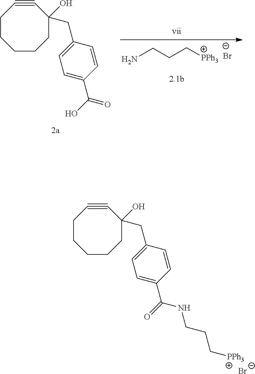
NCCC[PPh3].[Br-].C1#CCCCCCC1(CC1=CC=C(C(=O)O)C=C1)O.C1#CCCCCCC1(CC1=CC=C(C(NCCC[PPh3])=O)C=C1)O.[Br-]
